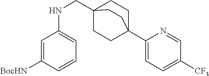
C1([BocHN])=CC(NCC23CCC(C4=CC=C([CF3])C=N4)(CC2)CC3)=CC=C1
